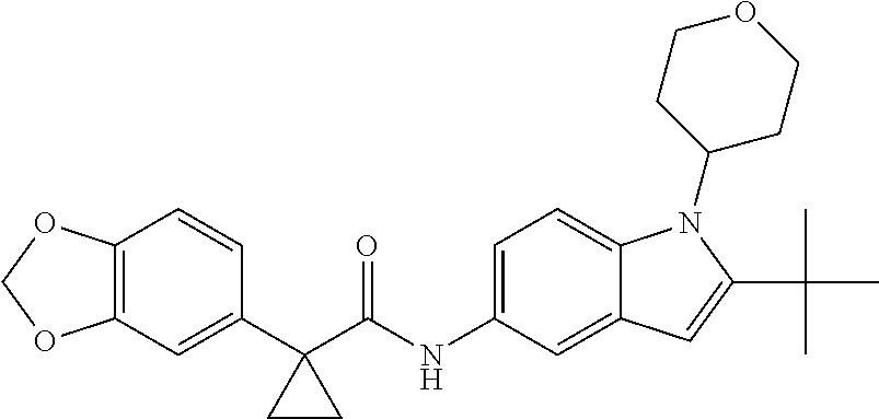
C12=C(C=C(C3(C(NC4=CC=C5C(=C4)C=C(C(C)(C)C)N5C4CCOCC4)=O)CC3)C=C1)OCO2
